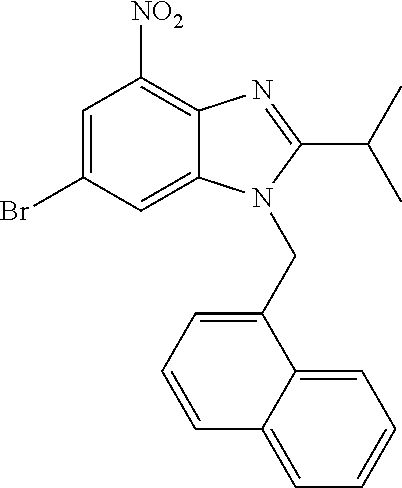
C1(Br)=CC([NO2])=C2C(=C1)N(CC1=CC=CC3=CC=CC=C13)C(C(C)C)=N2
